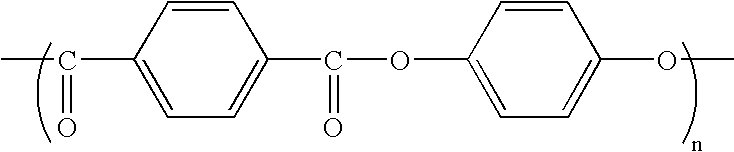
C1=CC(C(=O)C)=CC=C1C(=O)OC1=CC=C(OC)C=C1
